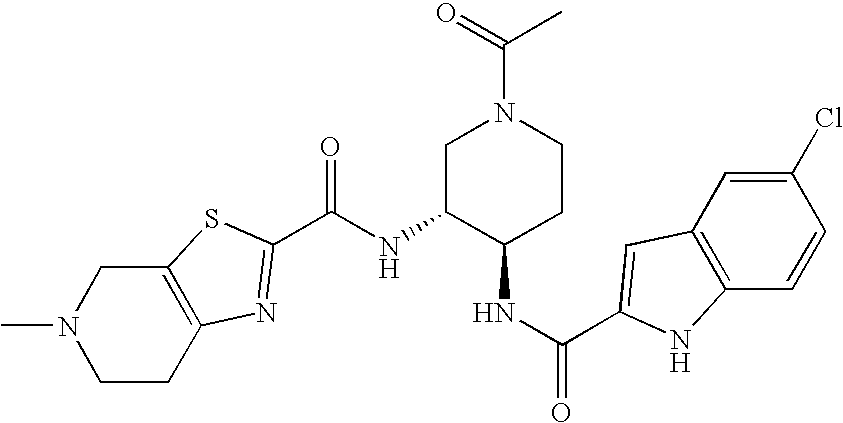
C12=C(CCN(C)C1)N=C(C(NC1C(NC(=O)C3=CC4=C(C=CC(Cl)=C4)N3)CCN(C(C)=O)C1)=O)S2
